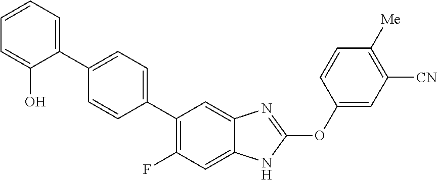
C1(C2=CC=C(C3=CC=CC=C3O)C=C2)=C(F)C=C2C(=C1)N=C(OC1=CC([CN])=C([Me])C=C1)N2
